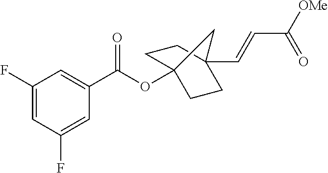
C1(F)=CC(F)=CC(C(OC23CCC(C=CC(=O)[OMe])(CC2)C3)=O)=C1
